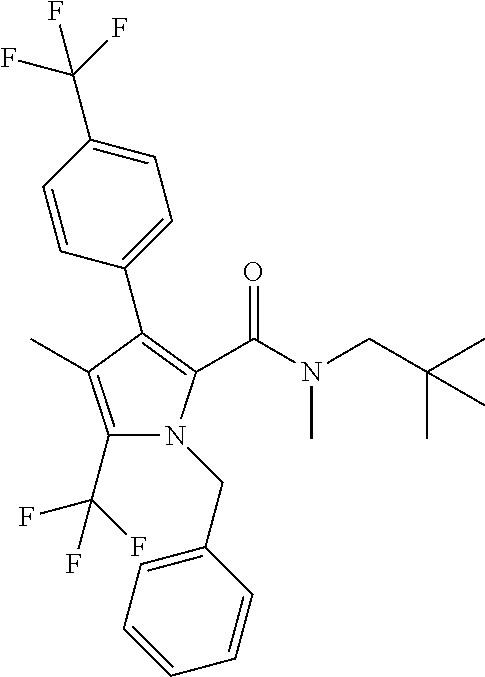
C1(C2=C(C(N(CC(C)(C)C)C)=O)N(CC3=CC=CC=C3)C(C(F)(F)F)=C2C)=CC=C(C(F)(F)F)C=C1
